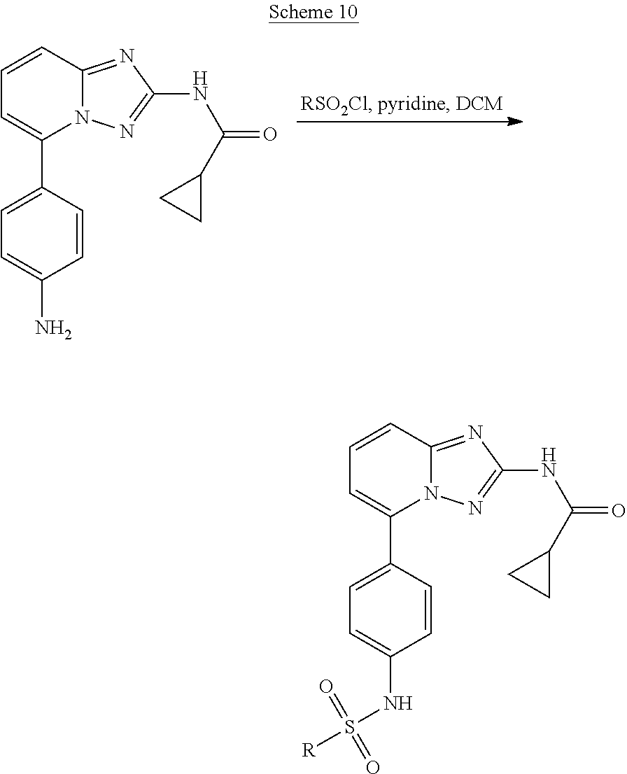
C1=CC2=NC(NC(C3CC3)=O)=NN2C(C2=CC=C(N)C=C2)=C1.C1=CC2=NC(NC(C3CC3)=O)=NN2C(C2=CC=C(NS([R])(=O)=O)C=C2)=C1
